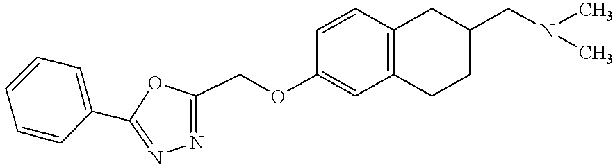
C1(C2=NN=C(COC3=CC4=C(C=C3)CC(CN(C)C)CC4)O2)=CC=CC=C1
